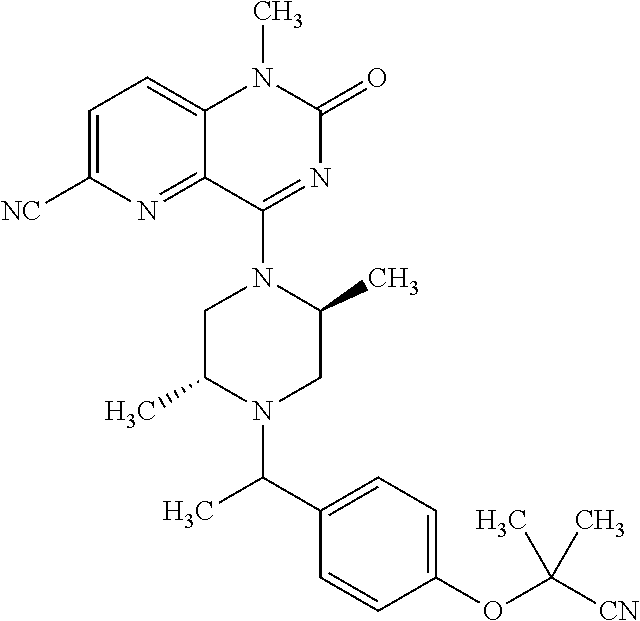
C12=CC=C([NC])N=C1C(N1CC(C)N(C(C3=CC=C(OC([CN])(C)C)C=C3)C)CC1C)=NC(=O)N2C
